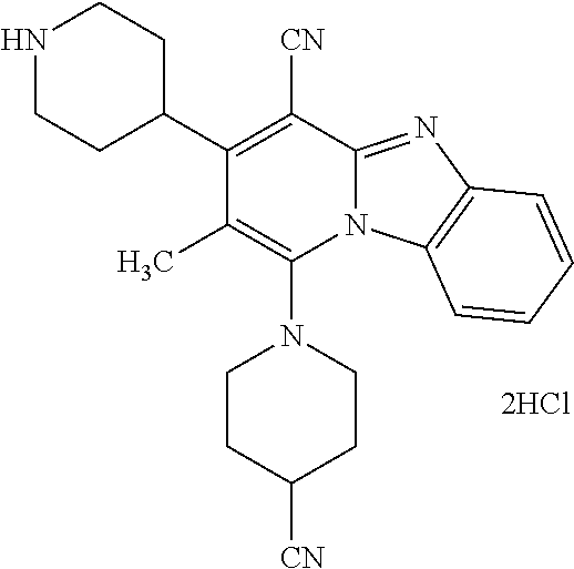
[2HCl].C1CC([CN])CCN1C1=C(C)C(C2CCNCC2)=C([CN])C2=NC3=C(N12)C=CC=C3
